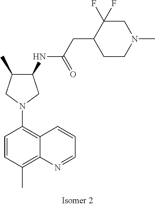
C1(NC(CC2CCN(C)CC2(F)F)=O)C(C)CN(C2=C3C(=C(C)C=C2)N=CC=C3)C1
